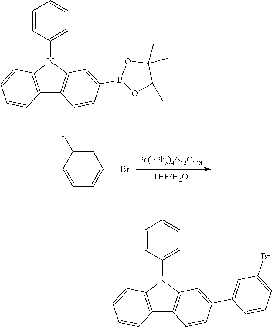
C12=C(N(C3=CC=CC=C3)C3=C1C=CC(B1OC(C)(C)C(C)(C)O1)=C3)C=CC=C2.C1=C(I)C=CC=C1Br.C12=C(N(C3=CC=CC=C3)C3=C1C=CC(C1=CC(Br)=CC=C1)=C3)C=CC=C2
